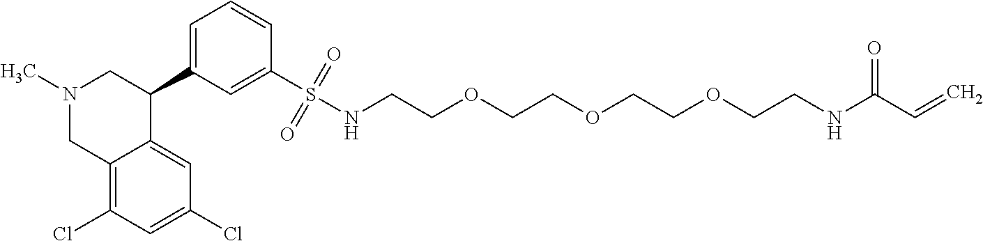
N1(C)CC2=C(Cl)C=C(Cl)C=C2C(C2=CC=CC(S(NCCOCCOCCOCCNC(C=C)=O)(=O)=O)=C2)C1
